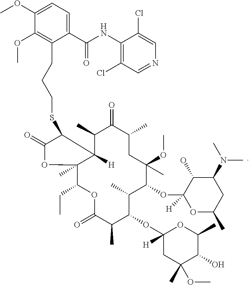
C(SC1C(=O)OC2(C)C(CC)OC(=O)C(C)C(OC3([H])CC(C)(OC)C(O)C(C)O3)C(C)C(OC3([H])OC(C)CC(N(C)C)C3O)C(OC)(C)CC(C)C(=O)C(C)C12[H])CCC1=C(OC)C(OC)=CC=C1C(NC1=C(Cl)C=NC=C1Cl)=O
